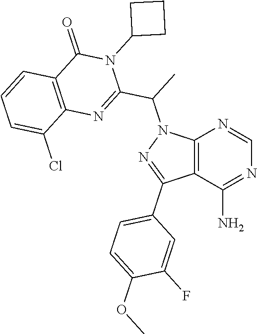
C12=C(C(N)=NC=N1)C(C1=CC=C(OC)C(F)=C1)=NN2C(C)C1=NC2=C(C(=O)N1C1CCC1)C=CC=C2Cl
